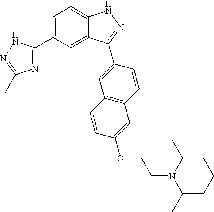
C1=C(C2=NC(C)=NN2)C=C2C(=C1)NN=C2C1=CC2=C(C=C1)C=C(OCCN1C(C)CCCC1C)C=C2
